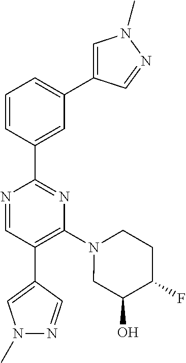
N1=CC(C2=CN(C)N=C2)=C(N2CC(O)C(F)CC2)N=C1C1=CC(C2=CN(C)N=C2)=CC=C1
